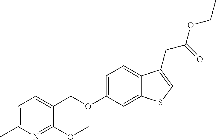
C(OC1=CC=C2C(=C1)SC=C2CC(OCC)=O)C1=CC=C(C)N=C1OC
